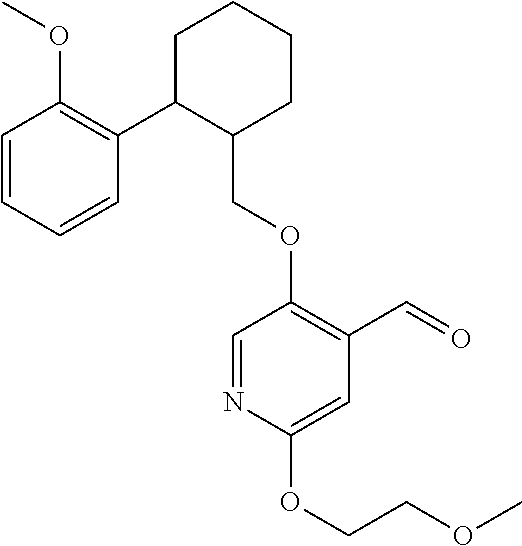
C1C(C2=C(OC)C=CC=C2)C(COC2=C(C=O)C=C(OCCOC)N=C2)CCC1
